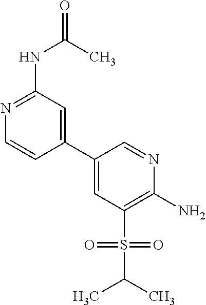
N1=C(NC(=O)C)C=C(C2=CC(S(C(C)C)(=O)=O)=C(N)N=C2)C=C1
